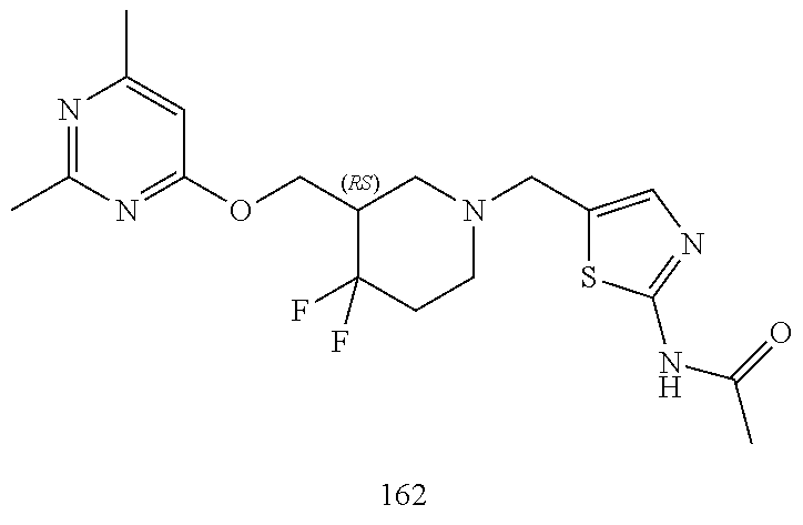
N1=C(C)N=C(OCC2C(F)(F)CCN(CC3=CN=C(NC(C)=O)S3)C2)C=C1C
